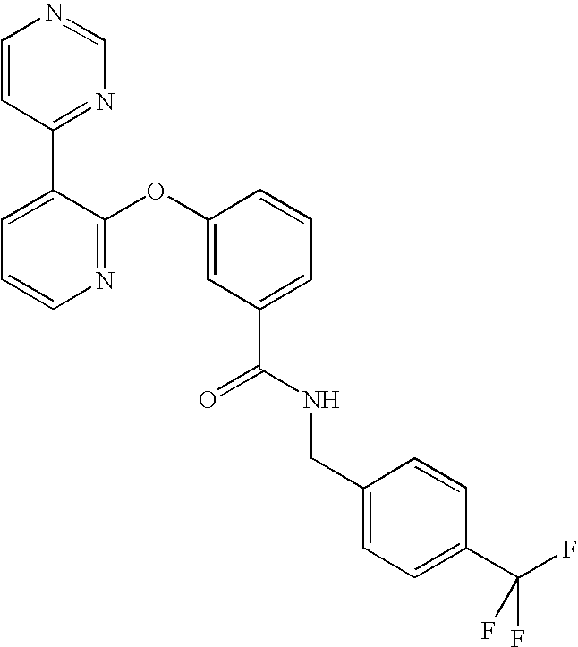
N1=C(OC2=CC(C(NCC3=CC=C(C(F)(F)F)C=C3)=O)=CC=C2)C(C2=NC=NC=C2)=CC=C1
